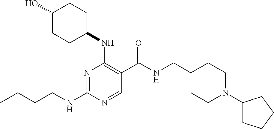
CCCCNC1=NC(NC2CCC(O)CC2)=C(C(NCC2CCN(C3CCCC3)CC2)=O)C=N1
